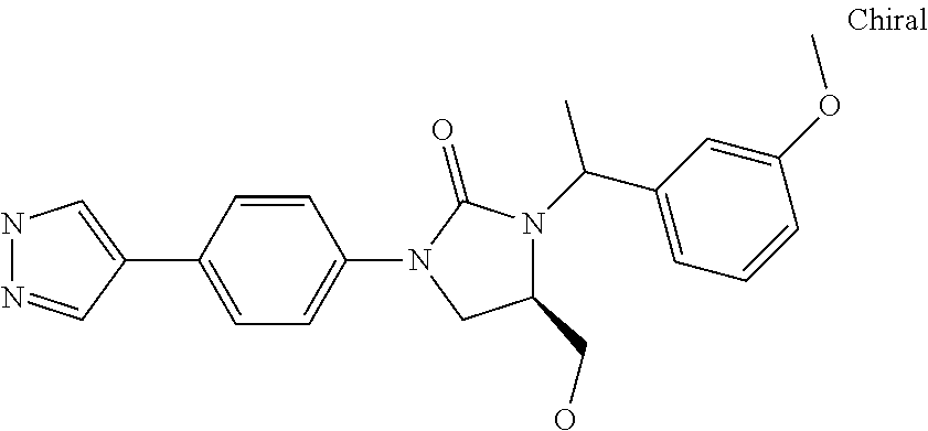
C1=C(C2=CNN=C2)C=CC(N2C(=O)N(C(C3=CC=CC(OC)=C3)C)C(CO)C2)=C1
